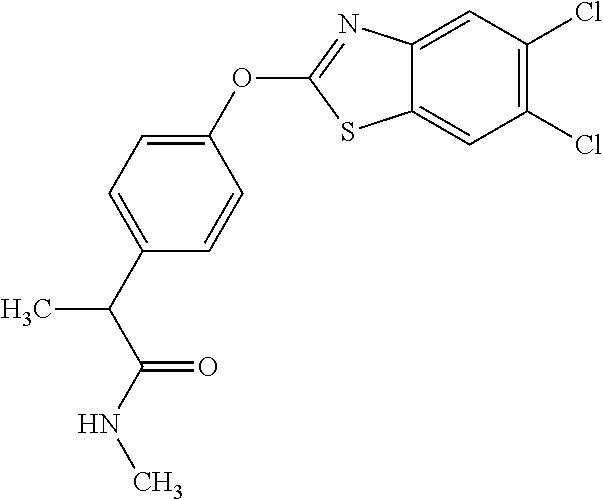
C12=CC(Cl)=C(Cl)C=C1N=C(OC1=CC=C(C(C(NC)=O)C)C=C1)S2
